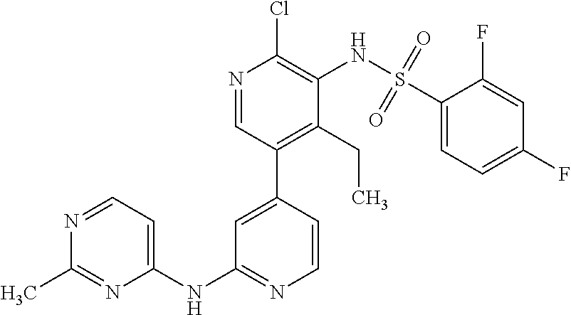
C1=C(C2=C(CC)C(NS(C3=CC=C(F)C=C3F)(=O)=O)=C(Cl)N=C2)C=CN=C1NC1=CC=NC(C)=N1
